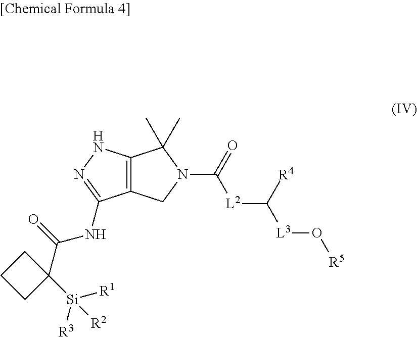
C12=C(NN=C1NC(C1([Si]([R3])([R2])[R1])CCC1)=O)C(C)(C)N(C(=O)[L2]C([L3]O[R5])[R4])C2
